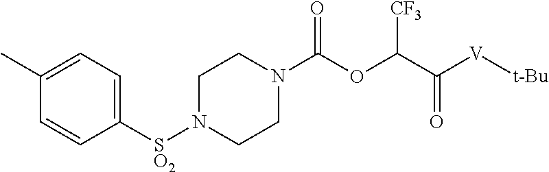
[SO2](N1CCN(C(OC(C(=O)[V][t-Bu])[CF3])=O)CC1)C1=CC=C(C)C=C1
